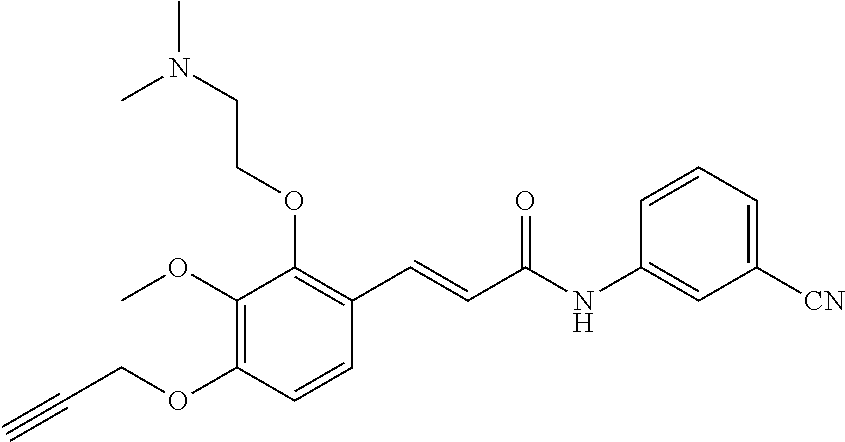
C1(OCCN(C)C)=C(C=CC(NC2=CC([CN])=CC=C2)=O)C=CC(OCC#C)=C1OC
